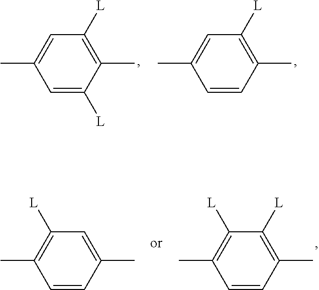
CC1=CC([L])=C(C)C([L])=C1.CC1=CC([L])=C(C)C=C1.CC1=C([L])C([L])=C(C)C=C1.CC1=C([L])C=C(C)C=C1
